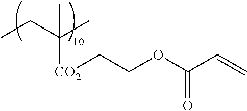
CCC(C)(C)[CO2]CCOC(C=C)=O
